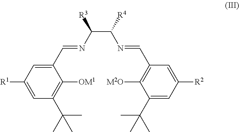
C1(C=NC(C([R4])N=CC2=C([M2O])C(C(C)(C)C)=CC([R2])=C2)[R3])=CC([R1])=CC(C(C)(C)C)=C1[OM1]
